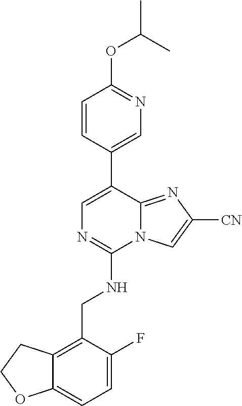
C1(OC(C)C)=NC=C(C2=CN=C(NCC3=C4C(=CC=C3F)OCC4)N3C2=NC([CN])=C3)C=C1
